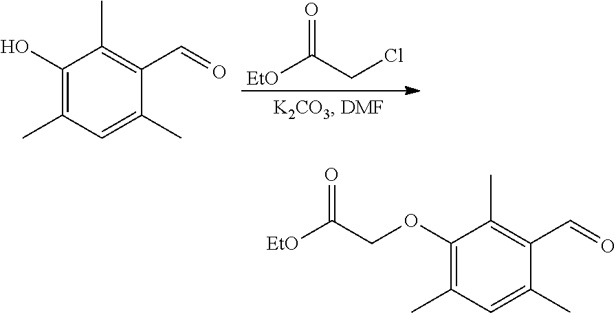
C1(O)=C(C)C=C(C)C(C=O)=C1C.[EtO]C(CCl)=O.C1(OCC([EtO])=O)=C(C)C=C(C)C(C=O)=C1C
